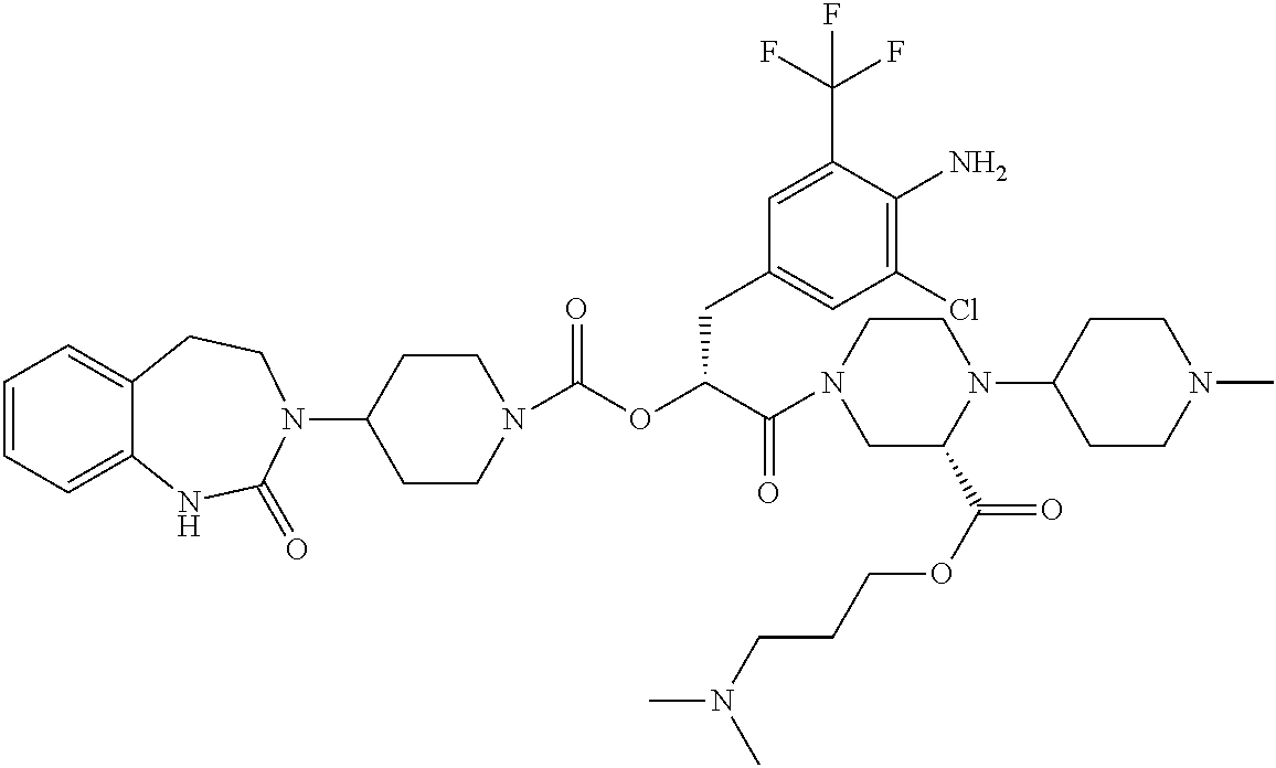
C1=CC=C2C(=C1)CCN(C1CCN(C(OC(C(N3CC(C(OCCCN(C)C)=O)N(C4CCN(C)CC4)CC3)=O)CC3=CC(Cl)=C(N)C(C(F)(F)F)=C3)=O)CC1)C(=O)N2
